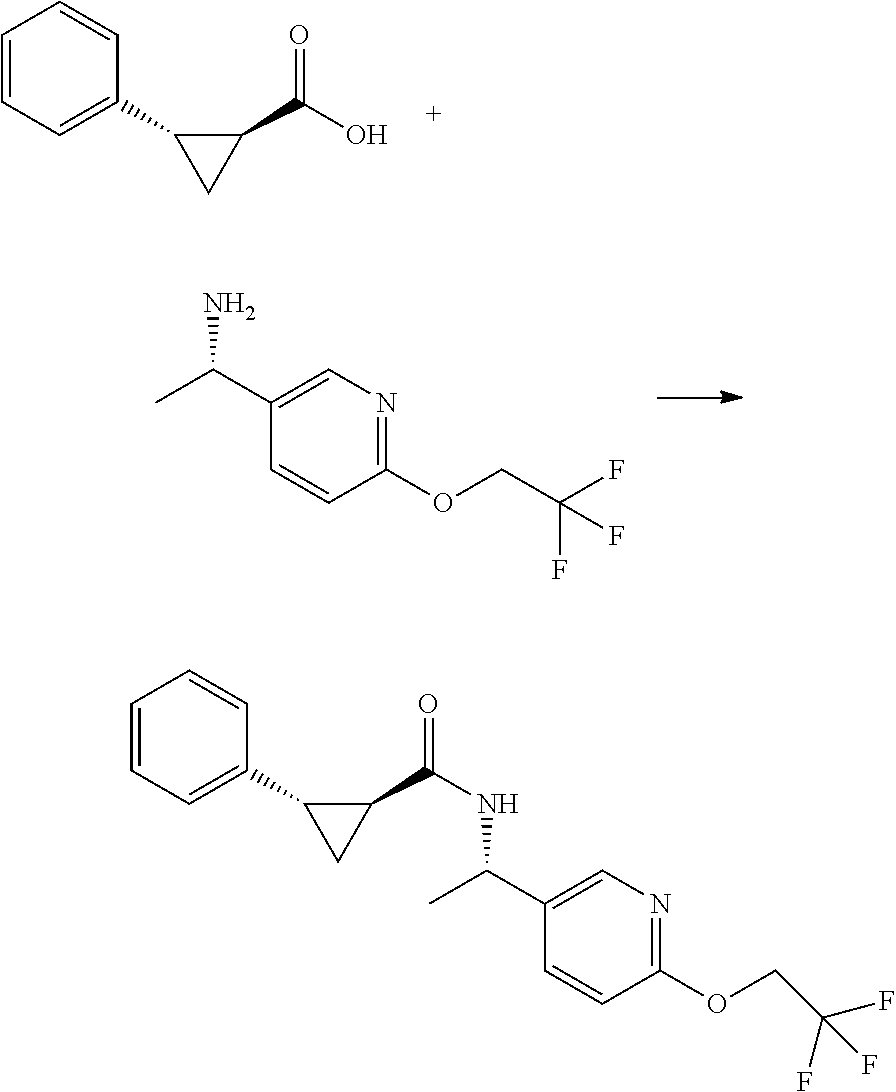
C1(C(C)N)=CN=C(OCC(F)(F)F)C=C1.C1(C(O)=O)C(C2=CC=CC=C2)C1.C1(C(NC(C)C2=CN=C(OCC(F)(F)F)C=C2)=O)C(C2=CC=CC=C2)C1
